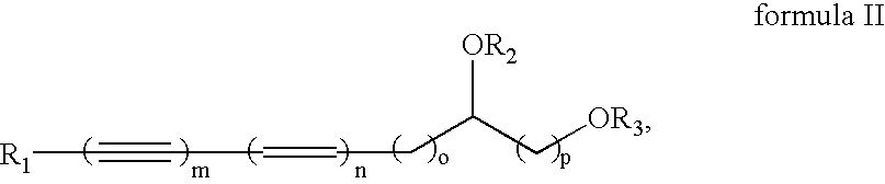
[R1]C#CC=CCC(C[OR3])[OR2]
